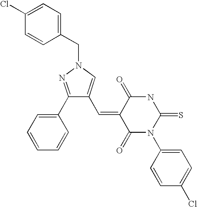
C1(C2=CC=CC=C2)=NN(CC2=CC=C(Cl)C=C2)C=C1C=C1C(=O)N(C2=CC=C(Cl)C=C2)C(=S)NC1=O
